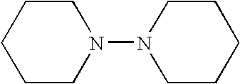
C1CN(N2CCCCC2)CCC1
